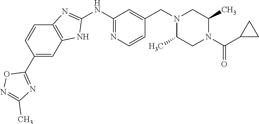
C1(NC2=NC3=C(N2)C=C(C2=NC(C)=NO2)C=C3)=NC=CC(CN2C(C)CN(C(C3CC3)=O)C(C)C2)=C1
